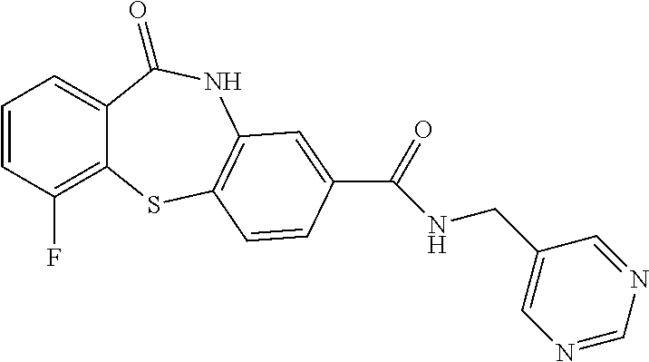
C1=CC(F)=C2C(=C1)C(=O)NC1=C(S2)C=CC(C(=O)NCC2=CN=CN=C2)=C1
